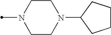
N1(C)CCN(C2CCCC2)CC1
